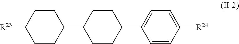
C1C([R23])CCC(C2CCC(C3=CC=C([R24])C=C3)CC2)C1
